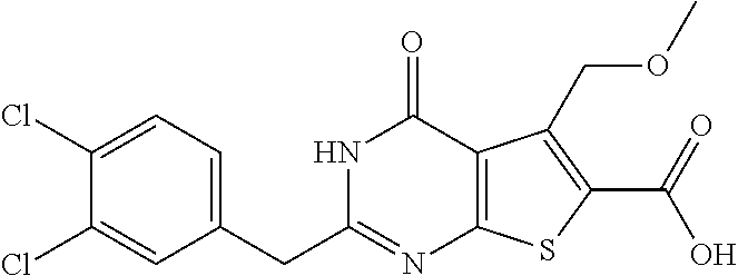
C1(Cl)=CC=C(CC2=NC3=C(C(=O)N2)C(COC)=C(C(O)=O)S3)C=C1Cl
